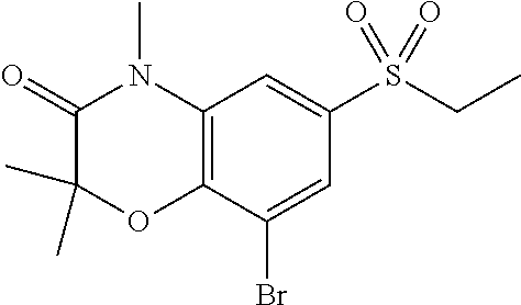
C1(=O)C(C)(C)OC2=C(N1C)C=C(S(CC)(=O)=O)C=C2Br
